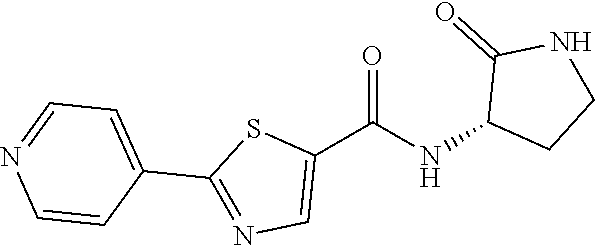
C1(C(NC2CCNC2=O)=O)=CN=C(C2=CC=NC=C2)S1
